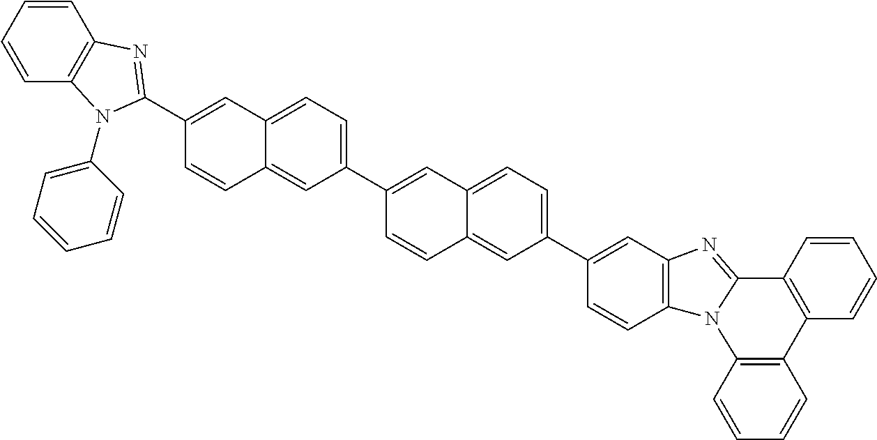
C1=CC2=C(C=C1)N1C(=NC3=C1C=CC(C1=CC=C4C(=C1)C=CC(C1=CC=C5C(=C1)C=CC(C1=NC6=C(C=CC=C6)N1C1=CC=CC=C1)=C5)=C4)=C3)C1=C2C=CC=C1
